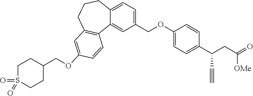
C1(COC2=CC=C(C(CC(=O)[OMe])C#C)C=C2)=CC=C2C(=C1)C1=C(CCC2)C=C(OCC2CCS(=O)(=O)CC2)C=C1
